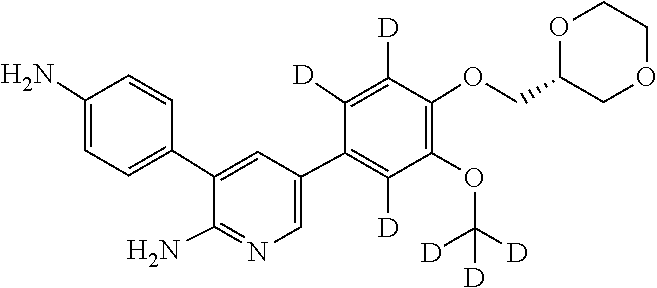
O(C([D])([D])[D])C1=C(OCC2OCCOC2)C([D])=C([D])C(C2=CN=C(N)C(C3=CC=C(N)C=C3)=C2)=C1[D]
